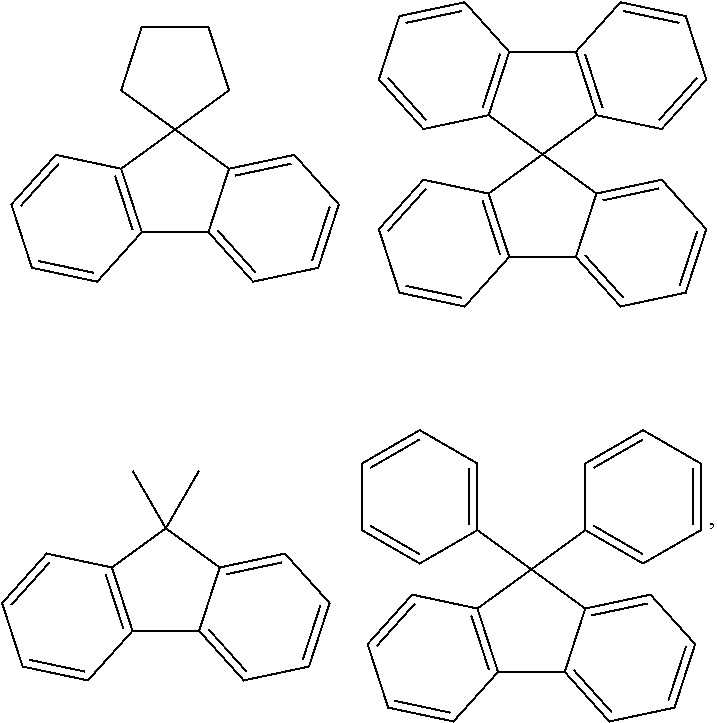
C12=C(C=CC=C1)C1(C3=CC=CC=C23)CCCC1.C12=C(C=CC=C1)C1(C3=CC=CC=C23)C2=C(C3=C1C=CC=C3)C=CC=C2.C12=C(C=CC=C1)C(C)(C)C1=CC=CC=C21.C12=C(C=CC=C1)C(C1=CC=CC=C1)(C1=CC=CC=C1)C1=CC=CC=C21
